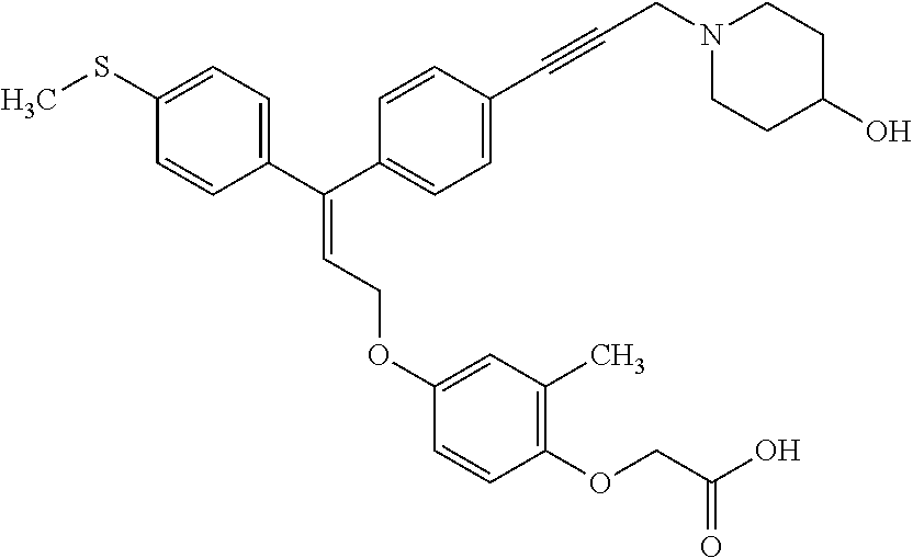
C(=CCOC1=CC(C)=C(OCC(O)=O)C=C1)(C1=CC=C(SC)C=C1)C1=CC=C(C#CCN2CCC(O)CC2)C=C1
